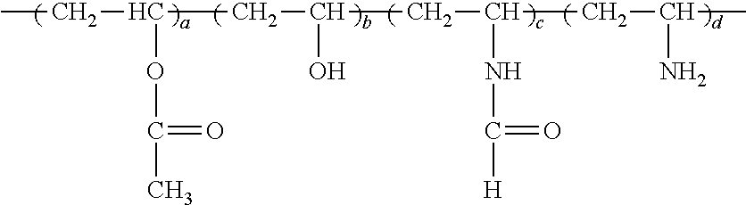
CCC(OC(C)=O)CC(CC(CC(C)N)NC([H])=O)O
